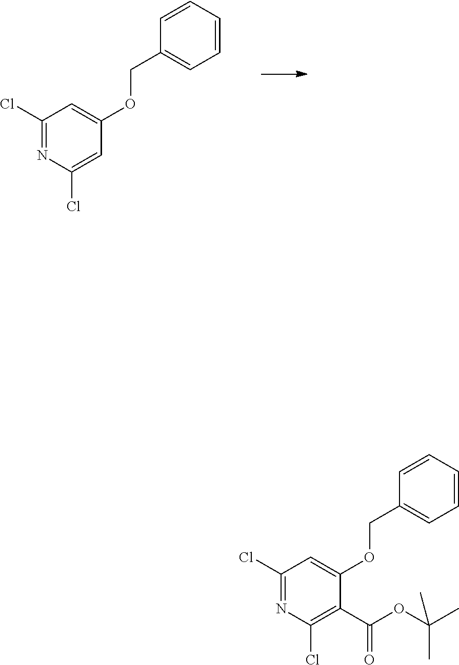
C1(Cl)=NC(Cl)=CC(OCC2=CC=CC=C2)=C1.C1(Cl)=NC(Cl)=C(C(OC(C)(C)C)=O)C(OCC2=CC=CC=C2)=C1
